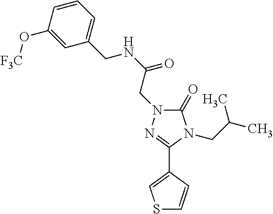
C1(O[F3C])=CC(CNC(=O)CN2C(=O)N(CC(C)C)C(C3=CSC=C3)=N2)=CC=C1
